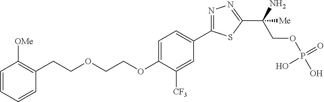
C(OC1=CC=C(C2=NN=C(C(COP(O)(=O)O)(N)[Me])S2)C=C1[CF3])COCCC1=C([OMe])C=CC=C1
